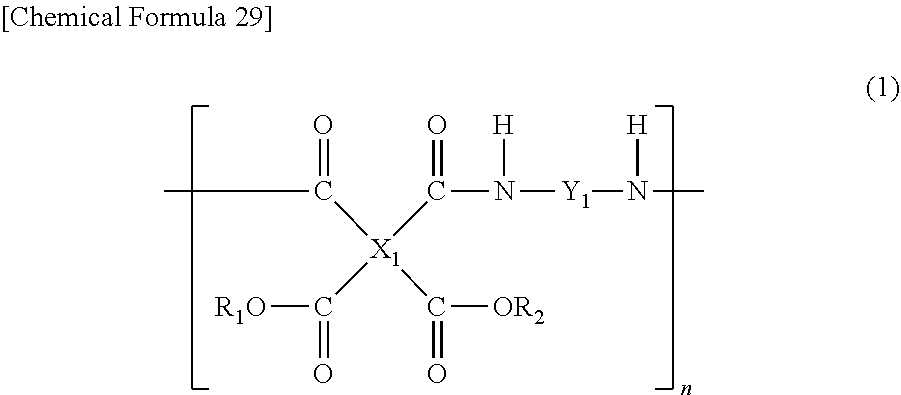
[R1O]C([X1](C(C)=O)(C([OR2])=O)C(N([H])[Y1]N([H])C)=O)=O
